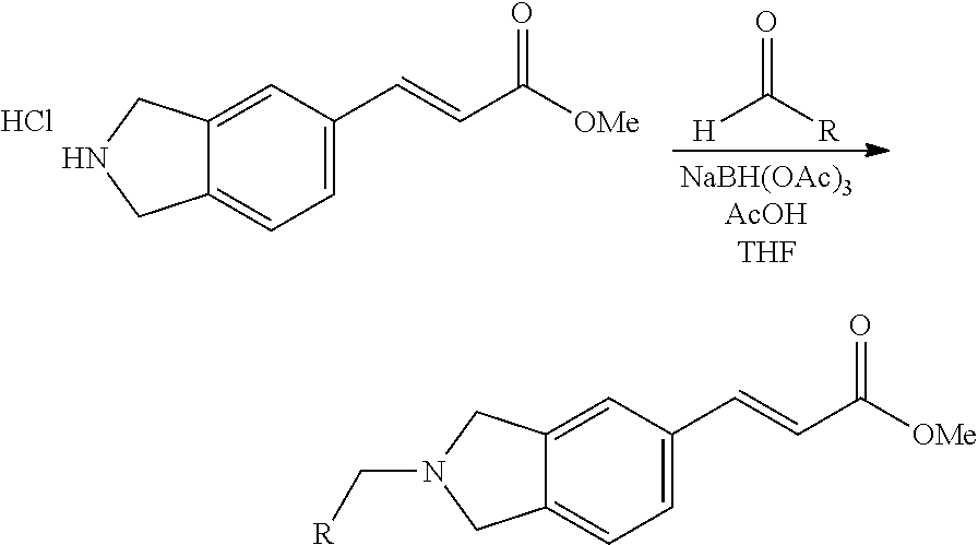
C12=CC=C(C=CC([OMe])=O)C=C1CN(C[R])C2.C12=CC=C(C=CC([OMe])=O)C=C1CNC2.Cl.[H]C([R])=O
